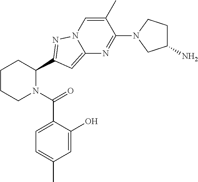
C1CCN(C(=O)C2=CC=C(C)C=C2O)C(C2=NN3C=C(C)C(N4CC(N)CC4)=NC3=C2)C1
